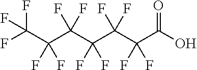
C(C(C(C(C(C(C(O)=O)(F)F)(F)F)(F)F)(F)F)(F)F)(F)(F)F
